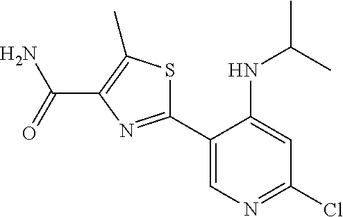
C1(C2=NC(C(N)=O)=C(C)S2)=CN=C(Cl)C=C1NC(C)C
